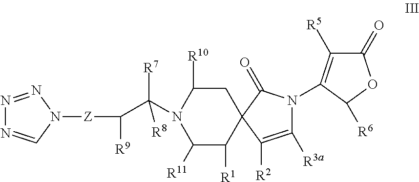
N1=NN([Z]C([R9])C(N2C([R11])C([R1])C3(CC2[R10])C([R2])=C([R3a])N(C2=C([R5])C(=O)OC2[R6])C3=O)([R8])[R7])C=N1
